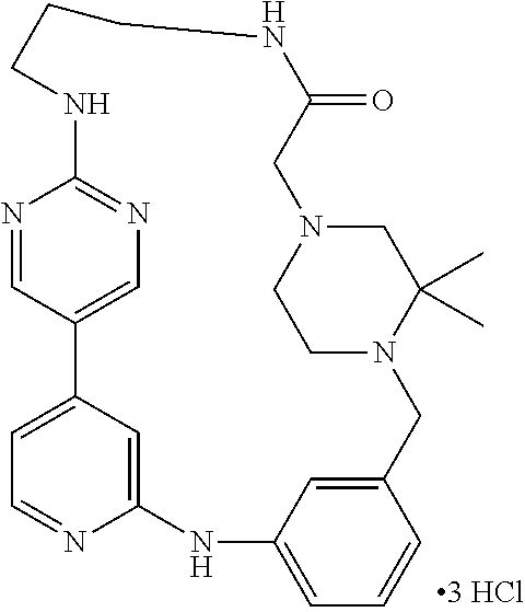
C12=CC(=CC=C1)NC1=CC(=CC=N1)C1=CN=C(N=C1)NCCCNC(=O)CN1CC(C)(C)N(C2)CC1
